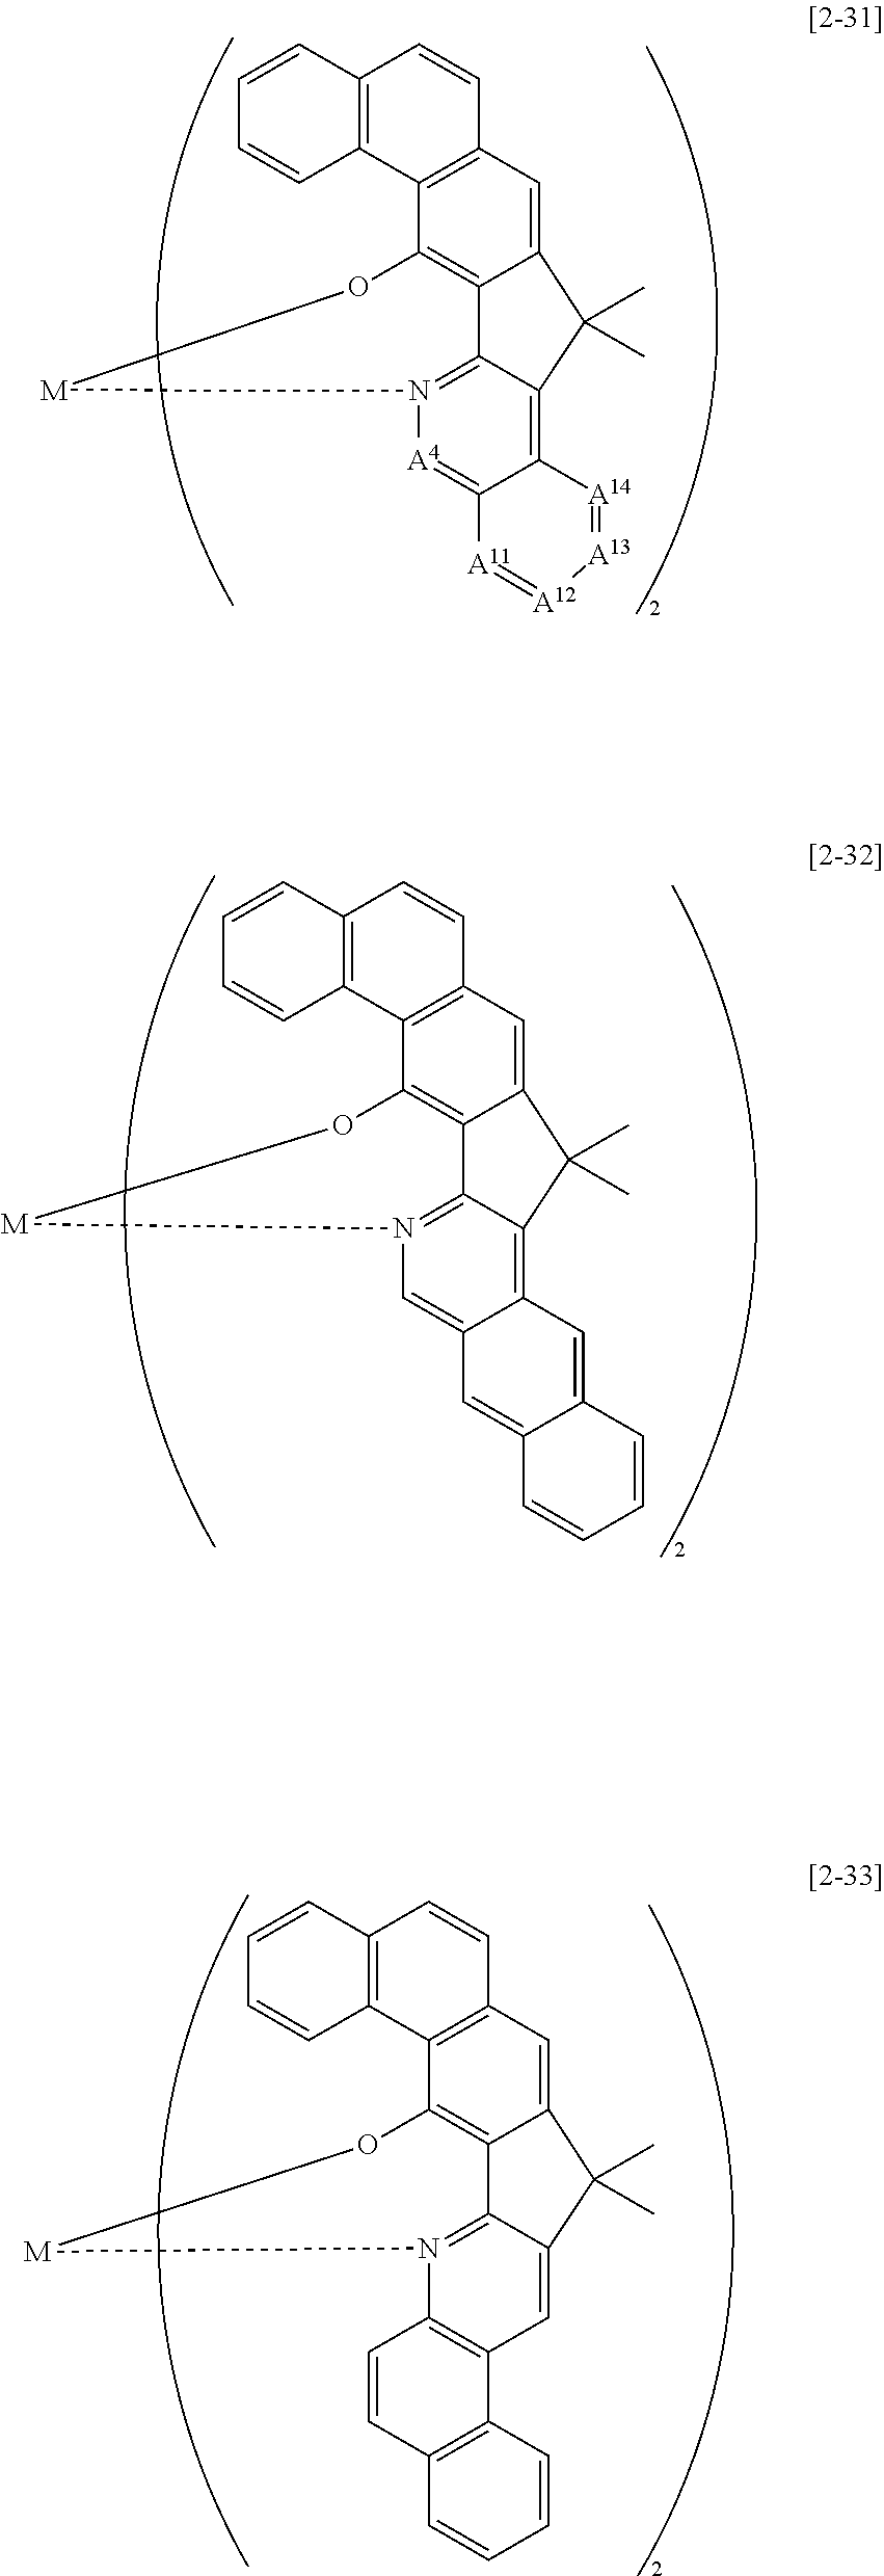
C12=CC3=C(C4=C1C1=N([A4]=C5C(=C1C2(C)C)[A14]=[A13][A12]=[A11]5)[M]O4)C1=C(C=C3)C=CC=C1.C12=CC3=C(C4=C1C1=N(C=C5C(=C1C2(C)C)C=C1C(=C5)C=CC=C1)[M]O4)C1=C(C=C3)C=CC=C1.C12=CC3=C(C4=C1C1=N(C5=C(C=C1C2(C)C)C1=C(C=C5)C=CC=C1)[M]O4)C1=C(C=C3)C=CC=C1
